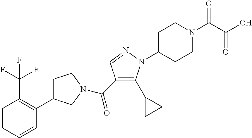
C(C1=C(C2CC2)N(C2CCN(C(=O)C(O)=O)CC2)N=C1)(=O)N1CC(C2=C(C(F)(F)F)C=CC=C2)CC1
